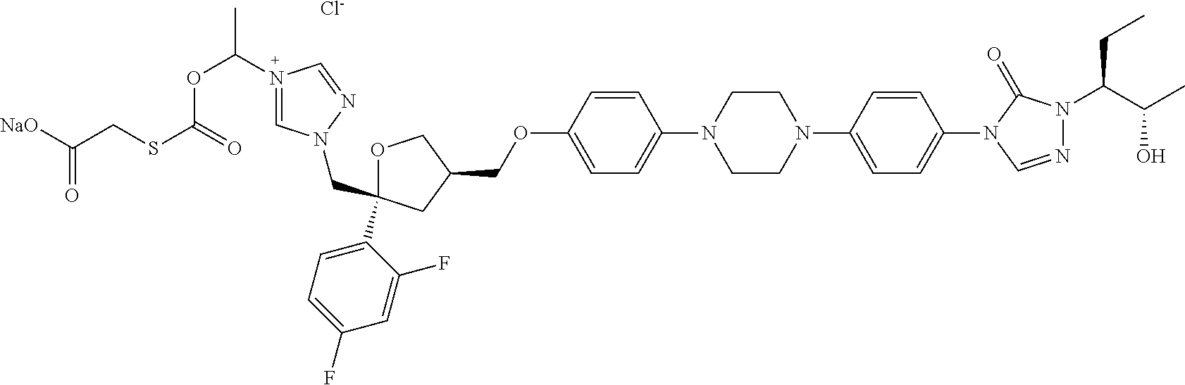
N1(C(OC(SCC(=O)[NaO])=O)C)=CN(CC2(C3=CC=C(F)C=C3F)OCC(COC3=CC=C(N4CCN(C5=CC=C(N6C=NN(C(C(O)C)CC)C6=O)C=C5)CC4)C=C3)C2)N=C1.[Cl-]
